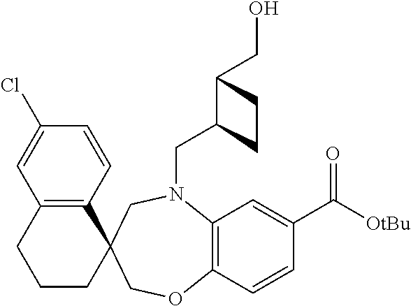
C12=C(C=CC(Cl)=C1)C1(CCC2)COC2=C(N(CC3C(CO)CC3)C1)C=C(C([OtBu])=O)C=C2
